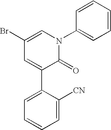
C1=C([CN])C(C2=CC(Br)=CN(C3=CC=CC=C3)C2=O)=CC=C1
